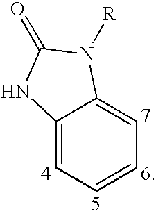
C1=CC=C2C(=C1)NC(=O)N2[R]
